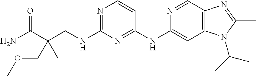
C1(NCC(C(N)=O)(COC)C)=NC=CC(NC2=CC3=C(C=N2)N=C(C)N3C(C)C)=N1
